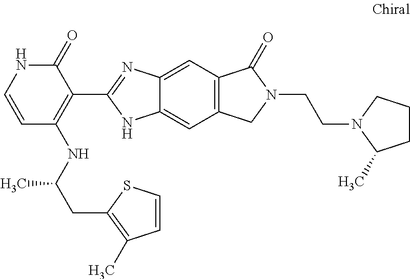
C12=CC3=C(C=C1NC(C1=C(NC(CC4=C(C)C=CS4)C)C=CNC1=O)=N2)CN(CCN1C(C)CCC1)C3=O
